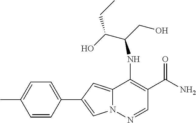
C1=CC(C2=CN3C(=C2)C(NC(CO)C(O)CC)=C(C(N)=O)C=N3)=CC=C1C
